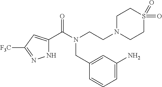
N1C(C(N(CCN2CCS(=O)(=O)CC2)CC2=CC(N)=CC=C2)=O)=CC([F3C])=N1
